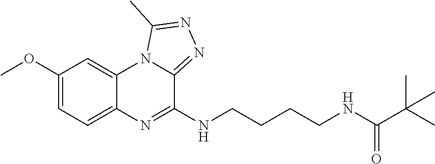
C1(OC)=CC=C2C(=C1)N1C(=NN=C1C)C(NCCCCNC(C(C)(C)C)=O)=N2
